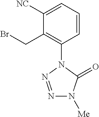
C1([NC])=CC=CC(N2C(=O)N([Me])N=N2)=C1CBr
